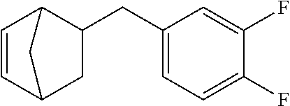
C1(CC2CC3C=CC2C3)=CC=C(F)C(F)=C1
